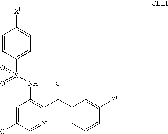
C1=C(Cl)C=NC(C(C2=CC=CC([Zb])=C2)=O)=C1NS(C1=CC=C([Xb])C=C1)(=O)=O
